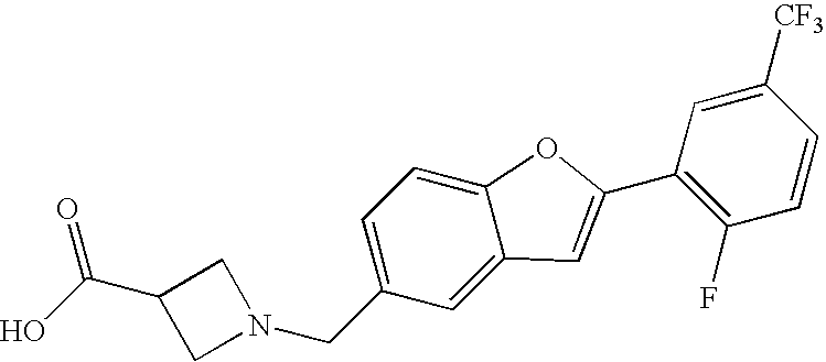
OC(C1CN(CC2=CC=C3C(=C2)C=C(C2=C(F)C=CC([CF3])=C2)O3)C1)=O
